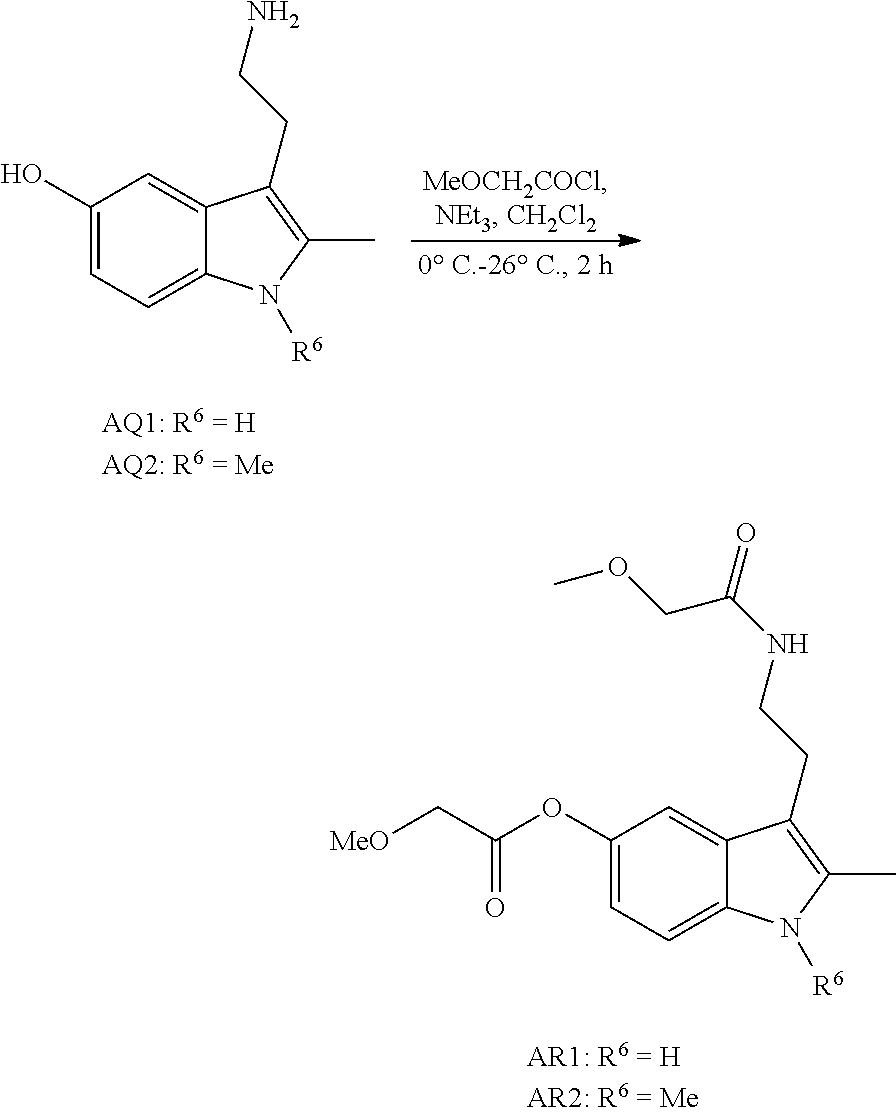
C1(O)=CC=C2C(=C1)C(CCN)=C(C)N2[R6].C1(OC(C[MeO])=O)=CC=C2C(=C1)C(CCNC(COC)=O)=C(C)N2[R6]
